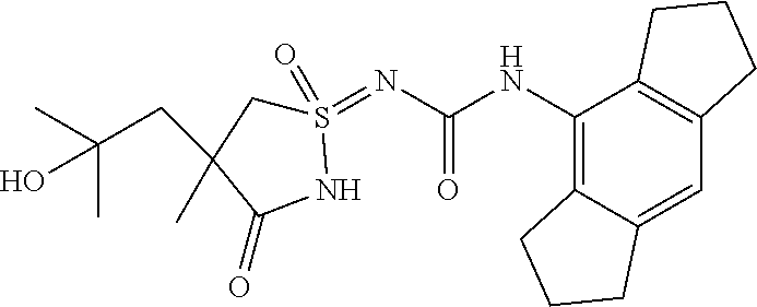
C12=C(NC(=O)N=S3(=O)CC(C)(CC(C)(C)O)C(=O)N3)C3=C(C=C1CCC2)CCC3
